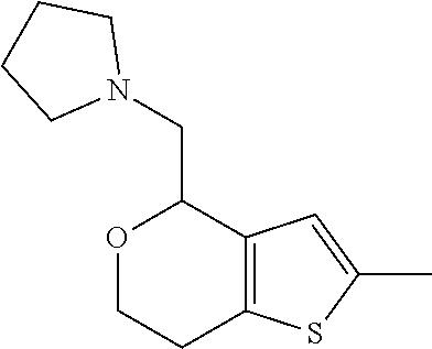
O1CCC2=C(C1CN1CCCC1)C=C(C)S2
